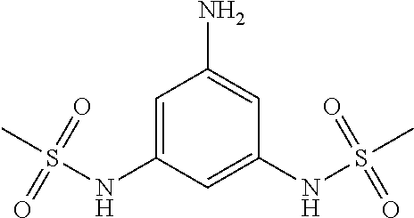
C1=C(NS(=O)(=O)C)C=C(NS(=O)(=O)C)C=C1N
